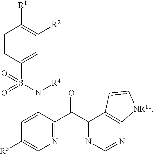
C1=CC(S(=O)(N(C2=CC([R5])=CN=C2C(C2=NC=NC3=C2C=C[NR11]3)=O)[R4])=O)=CC([R2])=C1[R1]
